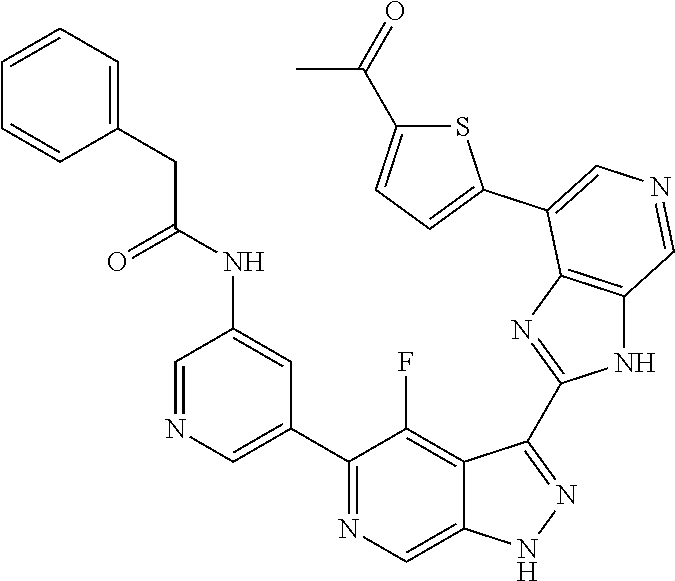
C1(C2=CN=CC(NC(CC3=CC=CC=C3)=O)=C2)=NC=C2C(=C1F)C(C1=NC3=C(N1)C=NC=C3C1=CC=C(C(=O)C)S1)=NN2
